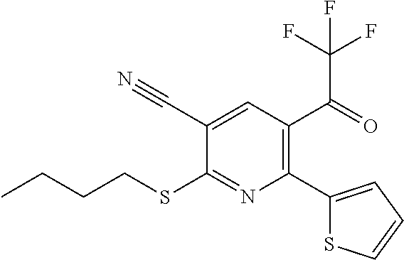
C1(C2=C(C(=O)C(F)(F)F)C=C(C#N)C(SCCCC)=N2)=CC=CS1
